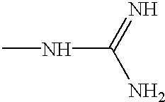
CNC(N)=N
